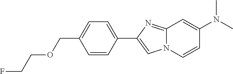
C1(C2=CN3C(=N2)C=C(N(C)C)C=C3)=CC=C(COCCF)C=C1
